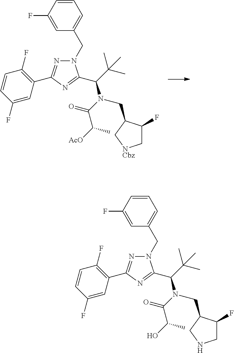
C1=CC(F)=CC(CN2N=C(C3=C(F)C=CC(F)=C3)N=C2C(C(C)(C)C)N(C(C([AcO])C)=O)CC2C(F)C[NCbz]C2)=C1.C1=CC(F)=CC(CN2N=C(C3=C(F)C=CC(F)=C3)N=C2C(C(C)(C)C)N(C(C(O)C)=O)CC2C(F)CNC2)=C1
